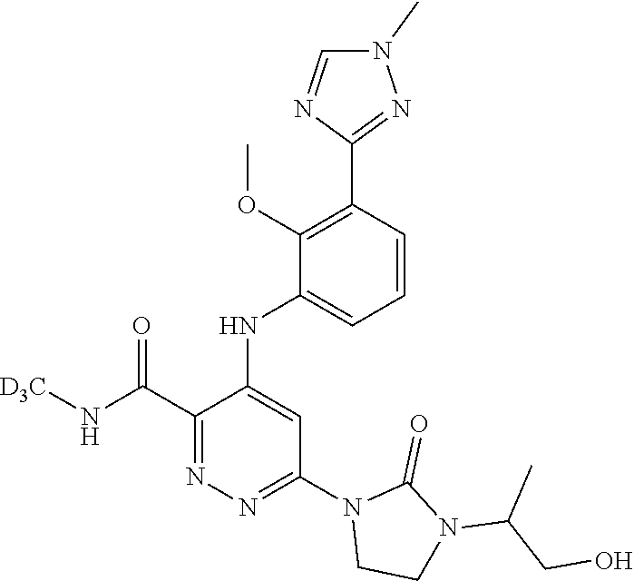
C1=CC(C2=NN(C)C=N2)=C(OC)C(NC2=CC(N3CCN(C(CO)C)C3=O)=NN=C2C(N[D3C])=O)=C1
